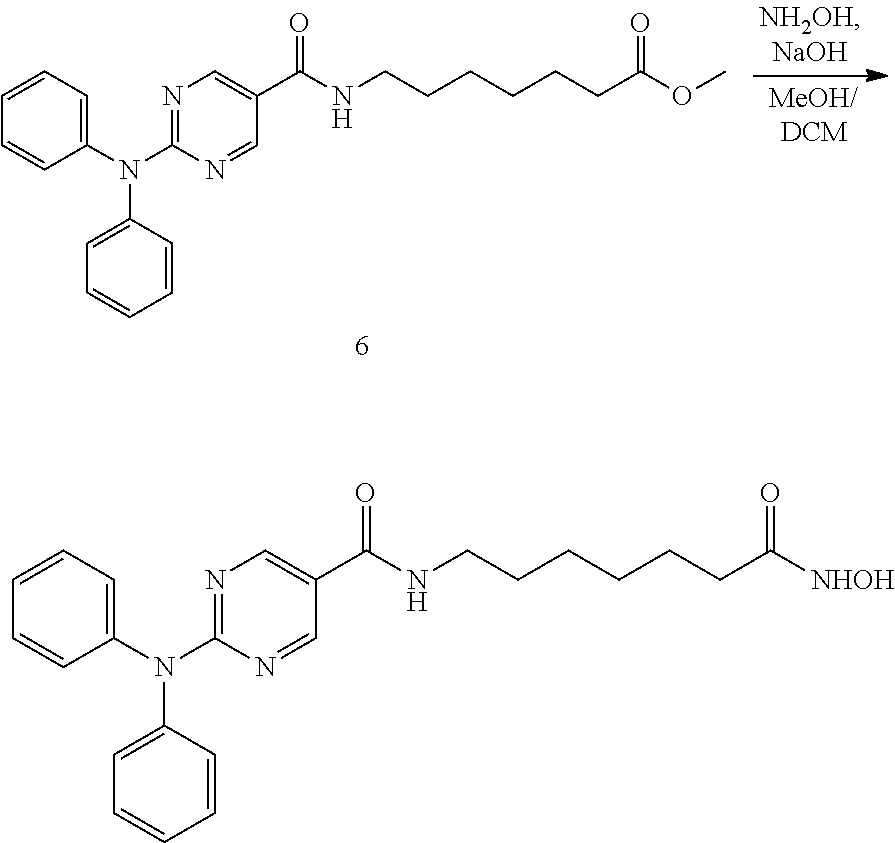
N1=C(N(C2=CC=CC=C2)C2=CC=CC=C2)N=CC(C(NCCCCCCC(=O)[NHOH])=O)=C1.N1=C(N(C2=CC=CC=C2)C2=CC=CC=C2)N=CC(C(NCCCCCCC(OC)=O)=O)=C1
